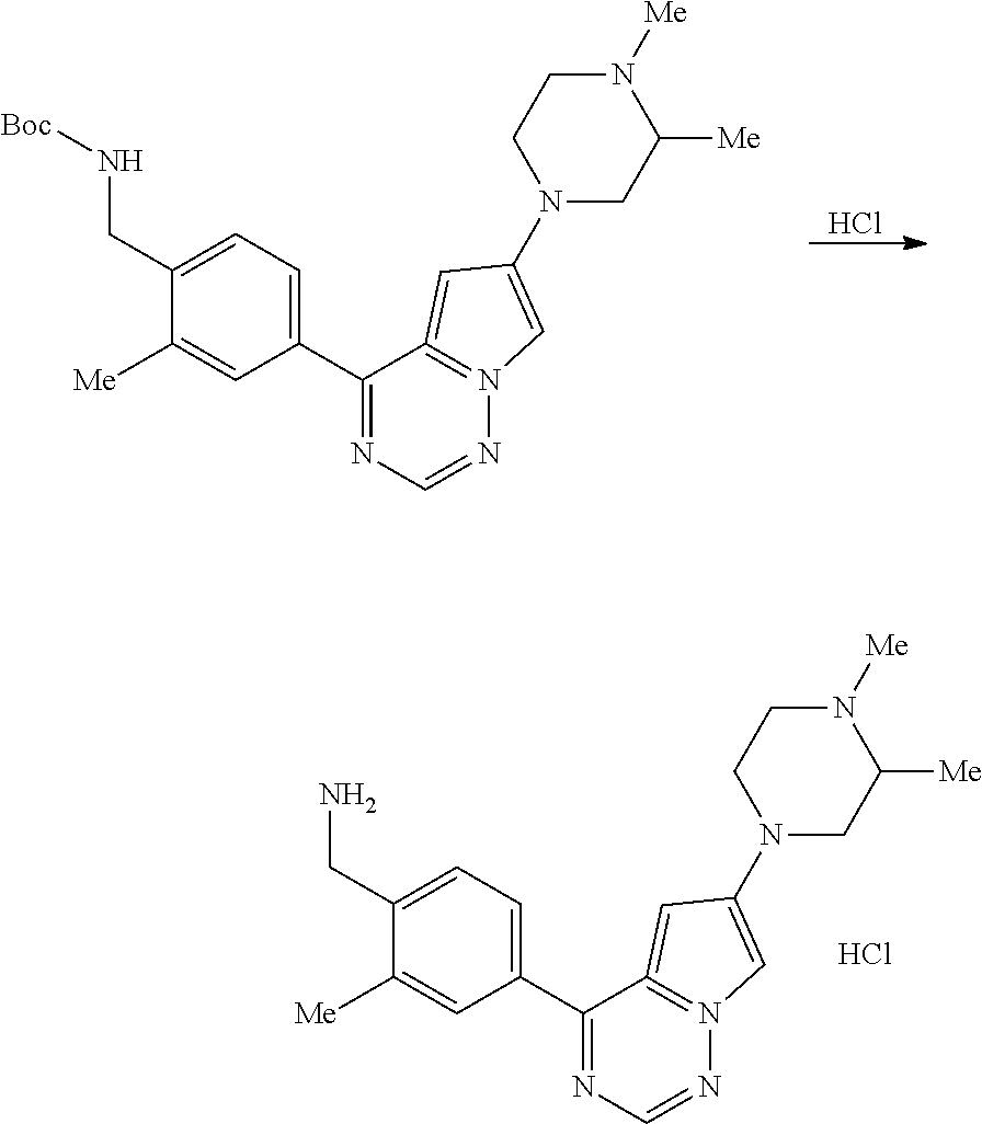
Cl.C1(CN[Boc])=CC=C(C2=NC=NN3=C2=CC(N2CC([Me])N([Me])CC2)=C3)C=C1[Me].C1(CN)=CC=C(C2=NC=NN3=C2=CC(N2CC([Me])N([Me])CC2)=C3)C=C1[Me].Cl
